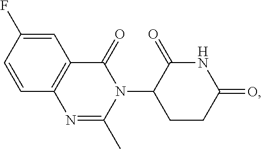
C12=C(C=C(F)C=C1)C(=O)N(C1CCC(=O)NC1=O)C(C)=N2
